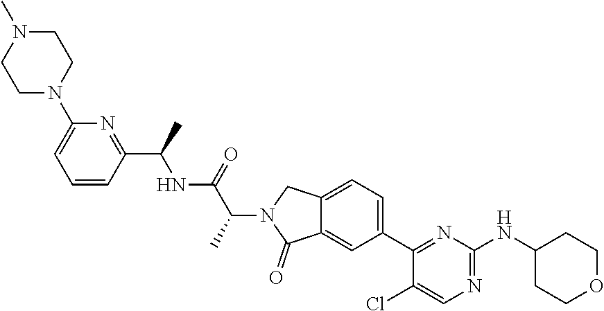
C1=CC(C(C)NC(C(N2C(=O)C3=CC(C4=NC(NC5CCOCC5)=NC=C4Cl)=CC=C3C2)C)=O)=NC(N2CCN(C)CC2)=C1
